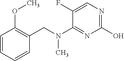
C1=CC=CC(CN(C2=NC(O)=NC=C2F)C)=C1OC
